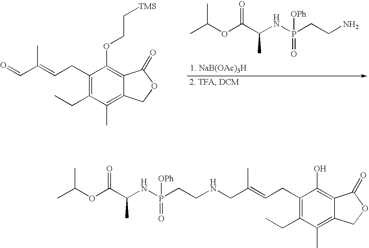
CC(OC(C(NP(CCN)(=O)[OPh])C)=O)C.C1(CC=C(C=O)C)=C(CC)C(C)=C2C(=C1OCC[TMS])C(=O)OC2.C1(CC=C(CNCCP(NC(C(OC(C)C)=O)C)(=O)[OPh])C)=C(CC)C(C)=C2C(=C1O)C(=O)OC2
